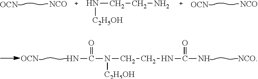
N(CCN)[C2H5OH].[NCO].[OCN].[NCO].[OCN].NC(N([C2H5OH])CCNC(N)=O)=O.[OCN].[NCO]
